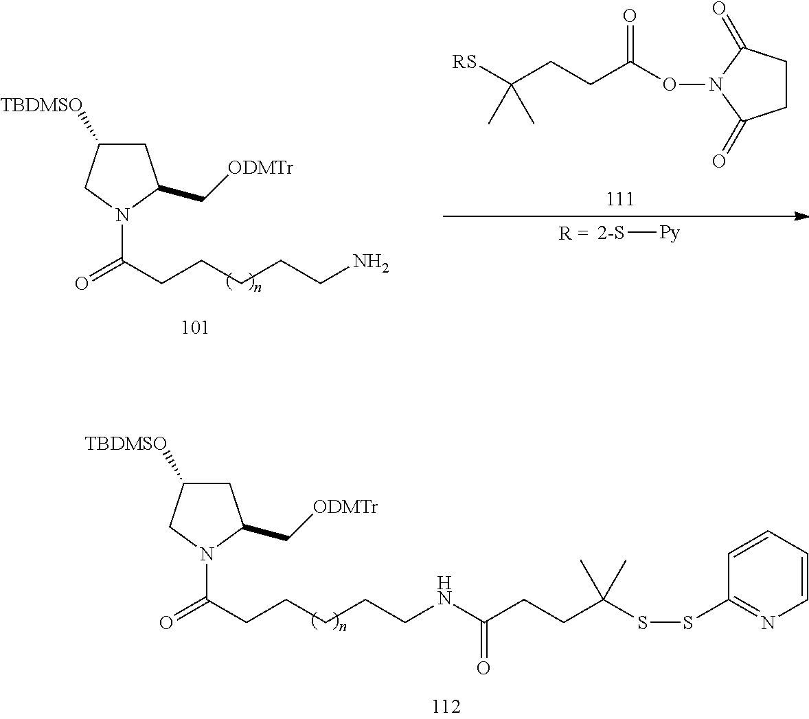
C1C([TBDMSO])CN(C(CCCCCNC(CCC(SSC2=NC=CC=C2)(C)C)=O)=O)C1C[ODMTr].C1CC(=O)N(OC(CCC([RS])(C)C)=O)C1=O.[2-S][Py].C1C([TBDMSO])CN(C(CCCCCN)=O)C1C[ODMTr]
